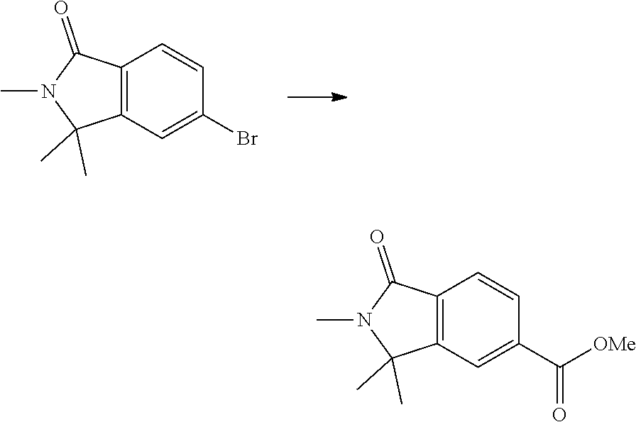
C1=CC(Br)=CC2=C1C(=O)N(C)C2(C)C.C1=CC(C(=O)[OMe])=CC2=C1C(=O)N(C)C2(C)C
